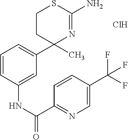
Cl.C1CC(C)(C2=CC=CC(NC(C3=NC=C(C(F)(F)F)C=C3)=O)=C2)N=C(N)S1
